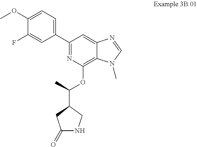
C1(=O)NCC(C(OC2=C3C(=CC(C4=CC=C(OC)C(F)=C4)=N2)N=CN3C)C)C1
